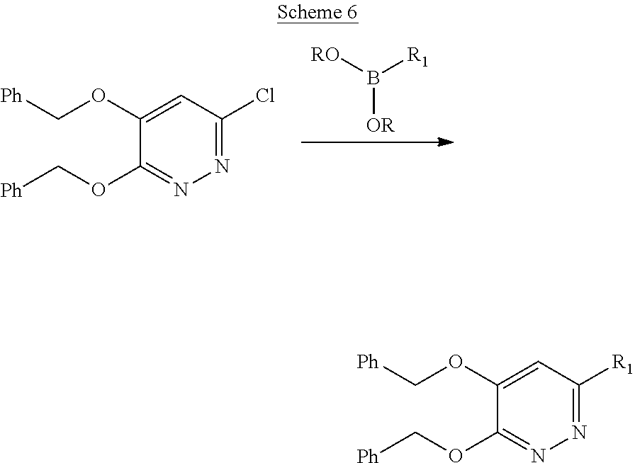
N1=C(OC[Ph])C(OC[Ph])=CC([R1])=N1.N1=C(OC[Ph])C(OC[Ph])=CC(Cl)=N1.[RO]B([R1])[OR]
